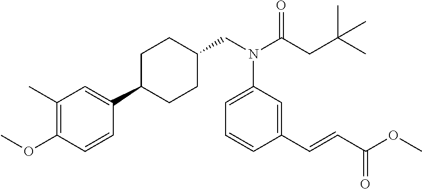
C(N(C(CC(C)(C)C)=O)C1=CC=CC(C=CC(=O)OC)=C1)C1CCC(C2=CC(C)=C(OC)C=C2)CC1
